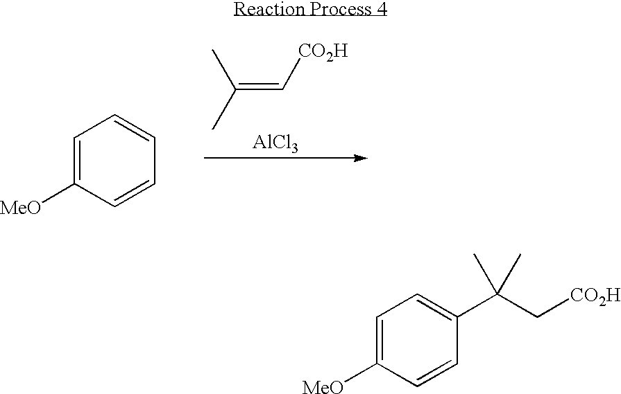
CC(=C[CO2H])C.[AlCl3].C1=C([MeO])C=CC=C1.C1=C([MeO])C=CC(C(C[CO2H])(C)C)=C1
